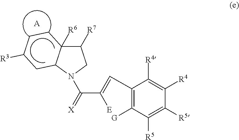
C1([R7])C2([R6])C(N(C(=[X])C(=CC3=C([G])C([R5])=C([R5])C([R4])=C3[R4])[E])C1)CC([R3])CC2.[A]
